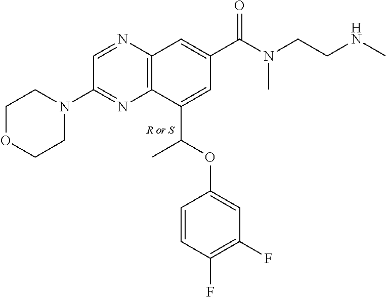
C1OCCN(C2=NC3=C(N=C2)C=C(C(N(CCNC)C)=O)C=C3C(OC2=CC(F)=C(F)C=C2)C)C1.[R or S]
